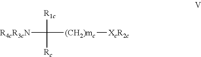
[R4cR3cN]C([(CH2)mc][XcR2c])([R1c])[Rc]
